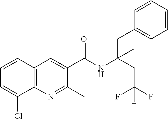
C1=CC2=C(C(Cl)=C1)N=C(C)C(C(NC(CC(F)(F)F)(CC1=CC=CC=C1)C)=O)=C2
